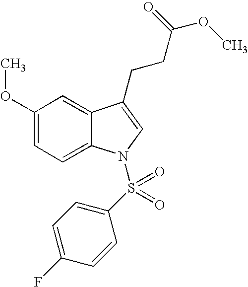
C1(OC)=CC=C2C(=C1)C(CCC(OC)=O)=CN2S(C1=CC=C(F)C=C1)(=O)=O
